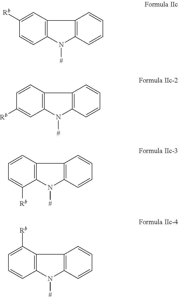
C1([Rb])=CC2=C(C=C1)N([#])C1=C2C=CC=C1.C1=CC2=C(C=C1[Rb])N([#])C1=C2C=CC=C1.C1=CC2=C(C([Rb])=C1)N([#])C1=C2C=CC=C1.C1=C([Rb])C2=C(C=C1)N([#])C1=C2C=CC=C1
